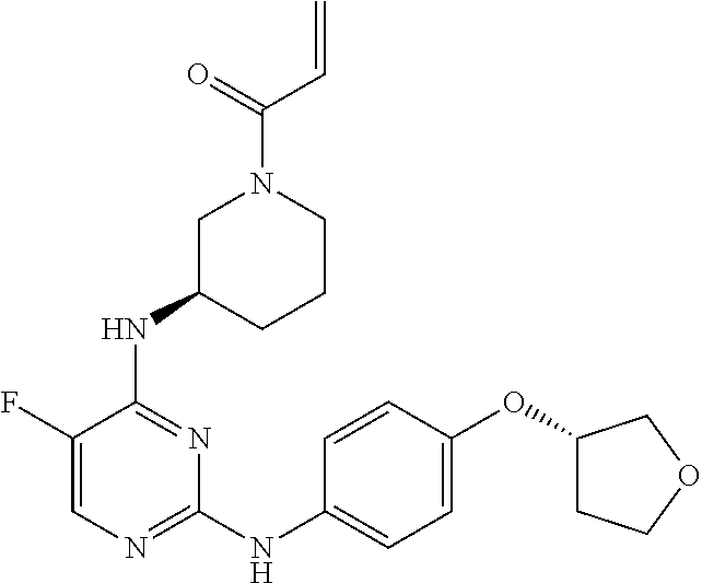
N(C1=NC=C(F)C(NC2CCCN(C(C=C)=O)C2)=N1)C1=CC=C(OC2CCOC2)C=C1
